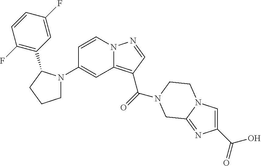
C1(N2CCCC2C2=C(F)C=CC(F)=C2)=CC2=C(C(=O)N3CCN4C=C(C(=O)O)N=C4C3)C=NN2C=C1
